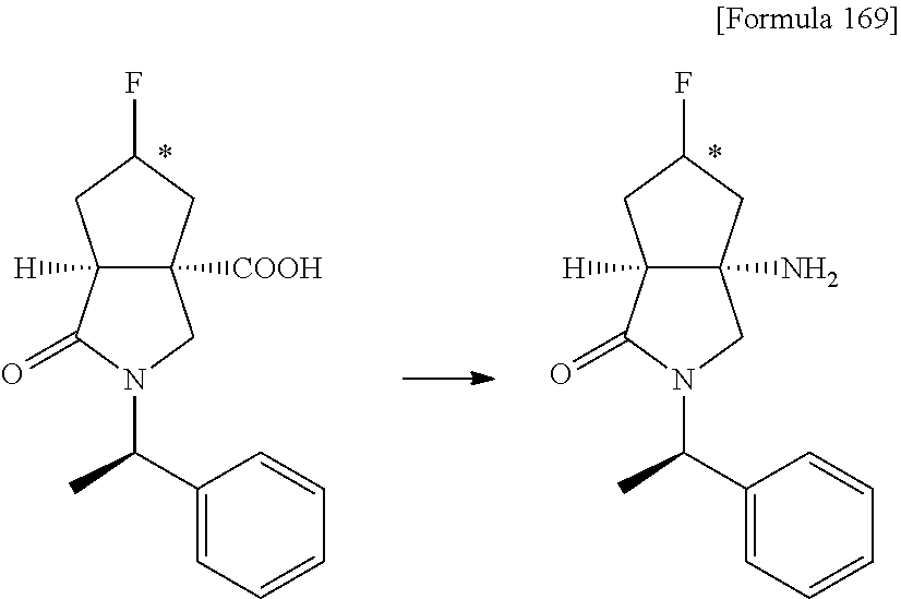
C1(C(C)N2CC3([COOH])C([H])(C2=O)CC(F)C3)=CC=CC=C1.C1(C(C)N2CC3(N)C([H])(C2=O)CC(F)C3)=CC=CC=C1
